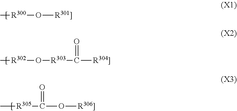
C[R300]O[R301]].C[R302]O[R303]C([R304]])=O.C[R305]C(O[R306]])=O
